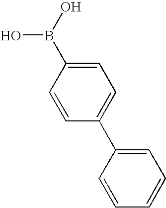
C1=C(B(O)O)C=CC(C2=CC=CC=C2)=C1
